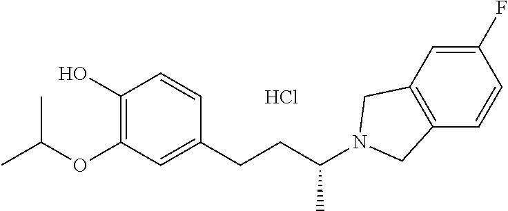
C1(O)=C(OC(C)C)C=C(CCC(N2CC3=C(C=CC(F)=C3)C2)C)C=C1.Cl
